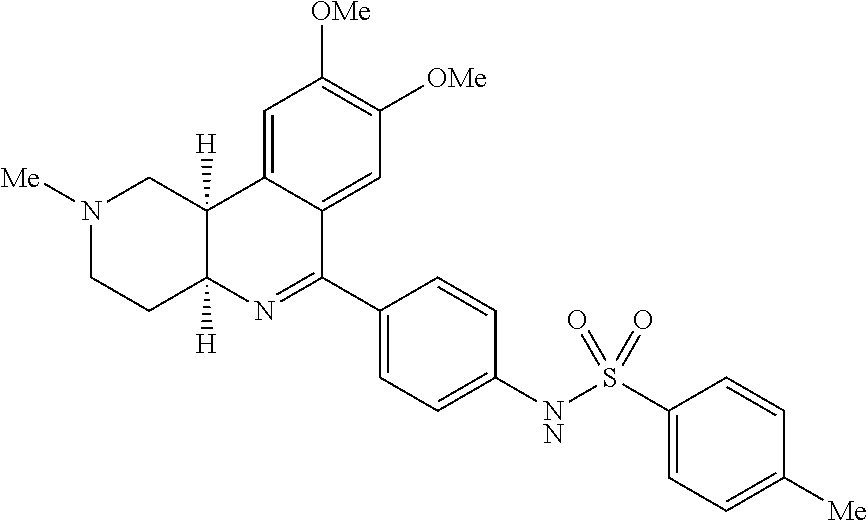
N1([Me])CCC2([H])C([H])(C1)C1=CC([OMe])=C([OMe])C=C1C(C1=CC=C([NN]S(C3=CC=C([Me])C=C3)(=O)=O)C=C1)=N2
